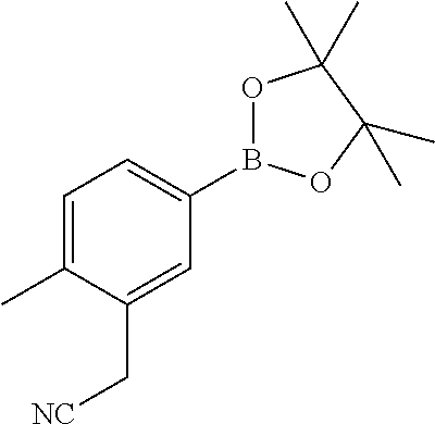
C1=C(C)C(C[NC])=CC(B2OC(C)(C)C(C)(C)O2)=C1
